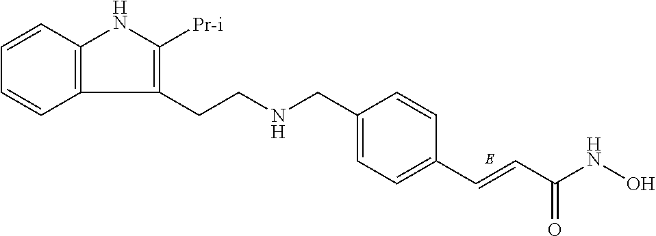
C(C1=CC=C(C=CC(NO)=O)C=C1)NCCC1=C([Pr-i])NC2=C1C=CC=C2
